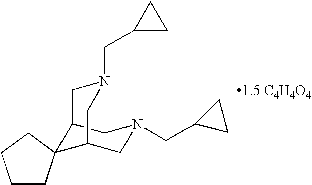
C1CC2(CC1)C1CN(CC3CC3)CC2CN(CC2CC2)C1
